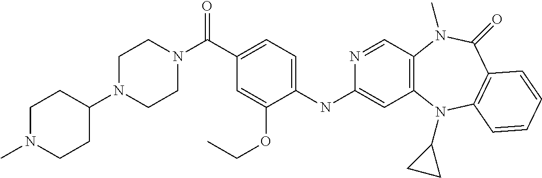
C1(NC2=CC3=C(C=N2)N(C)C(=O)C2=C(N3C3CC3)C=CC=C2)=CC=C(C(=O)N2CCN(C3CCN(C)CC3)CC2)C=C1OCC
